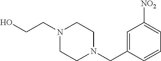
C1=C(CN2CCN(CCO)CC2)C=CC=C1[NO2]
